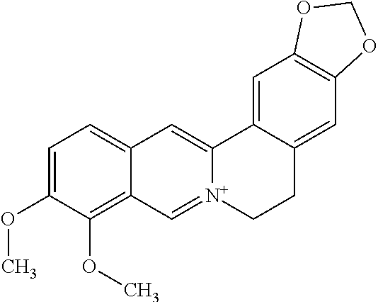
C1=C(OC)C(OC)=C2C(=C1)C=C1[N+](=C2)CCC2=CC3=C(C=C12)OCO3
